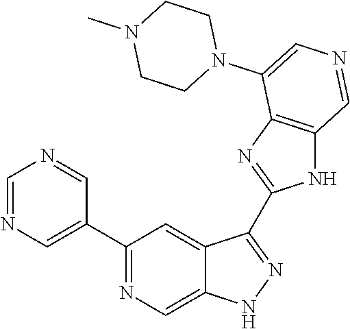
C1(C2=CN=CN=C2)=NC=C2C(=C1)C(C1=NC3=C(N1)C=NC=C3N1CCN(C)CC1)=NN2
